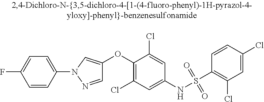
C1=NN(C2=CC=C(F)C=C2)C=C1OC1=C(Cl)C=C(NS(C2=C(Cl)C=C(Cl)C=C2)(=O)=O)C=C1Cl
